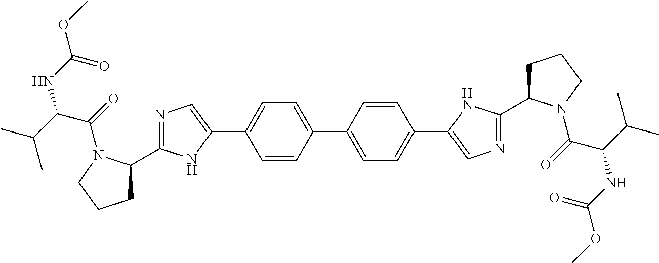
N1=C(C2CCCN2C(=O)C(NC(OC)=O)C(C)C)NC(C2=CC=C(C3=CC=C(C4=CN=C(C5CCCN5C(=O)C(C(C)C)NC(OC)=O)N4)C=C3)C=C2)=C1
